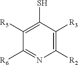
C1([R6])=NC([R2])=C([R3])C(S)=C1[R5]
